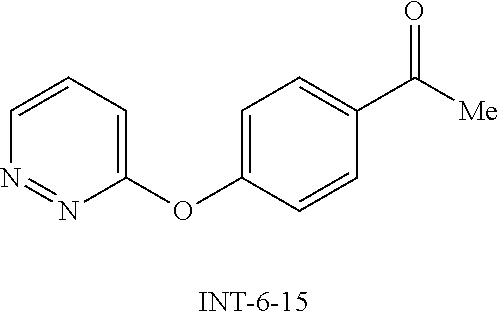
C1=CC=C(OC2=CC=C(C([Me])=O)C=C2)N=N1
